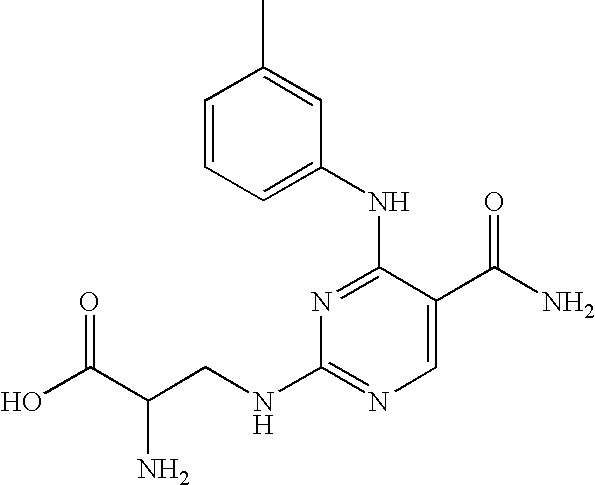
N1=C(NC2=CC=CC(C)=C2)C(C(N)=O)=CN=C1NCC(C(O)=O)N
